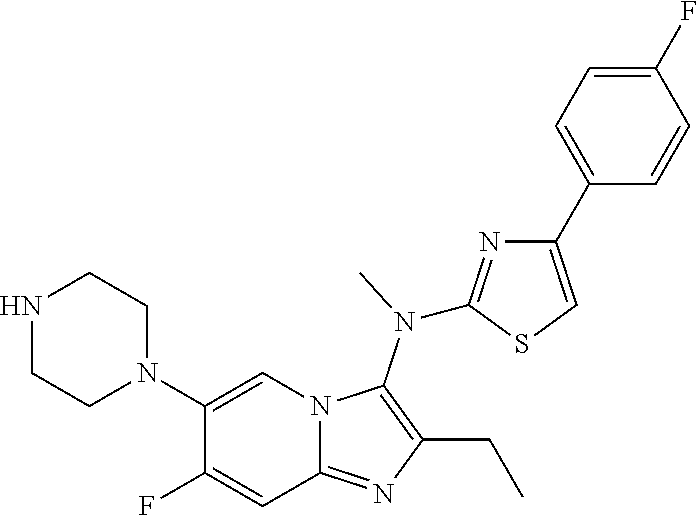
N1(C2=CN3C(=NC(CC)=C3N(C)C3=NC(C4=CC=C(F)C=C4)=CS3)C=C2F)CCNCC1
